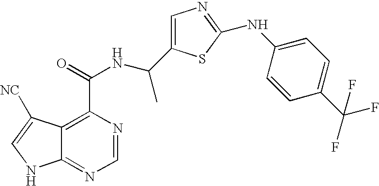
C12=NC=NC(C(=O)NC(C)C3=CN=C(NC4=CC=C(C(F)(F)F)C=C4)S3)=C1C([NC])=CN2
